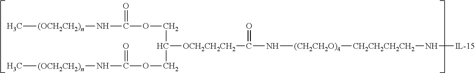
C[(OCH2CH2)n]NC(=O)OCC(COC(N[(OCH2CH2)n]C)=O)[OCH2CH2CH2]C(=O)N[(CH2CH2O)4][CH2CH2CH2CH2]N[IL-15]
